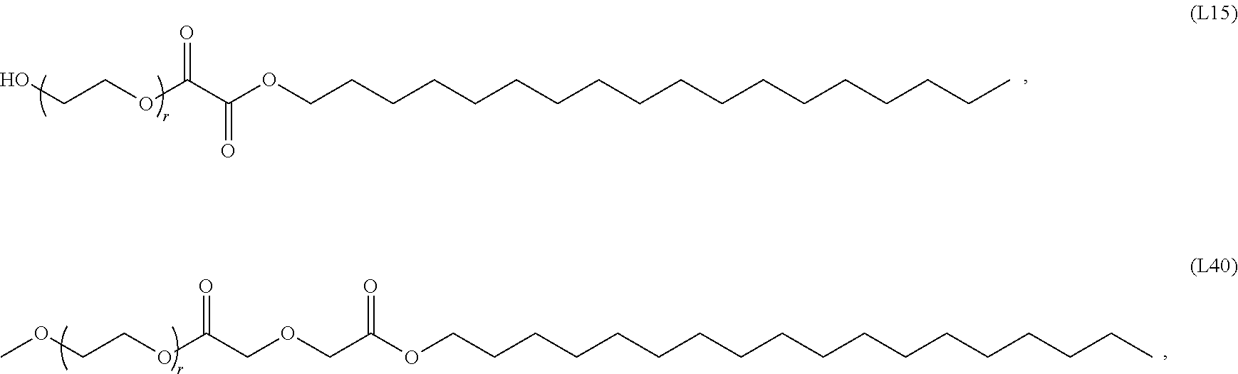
C(CCCCCCCCCCCCCCCCC)OC(C(OCCO)=O)=O.C(C(OCCCCCCCCCCCCCCCCCC)=O)OCC(OCCOC)=O
